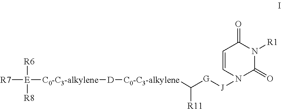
[E]([R7])([C0-C3-alkylene][D][C0-C3-alkylene]C([G][J]N1C(=O)N([R1])C(=O)C=C1)[R11])([R6])[R8]
